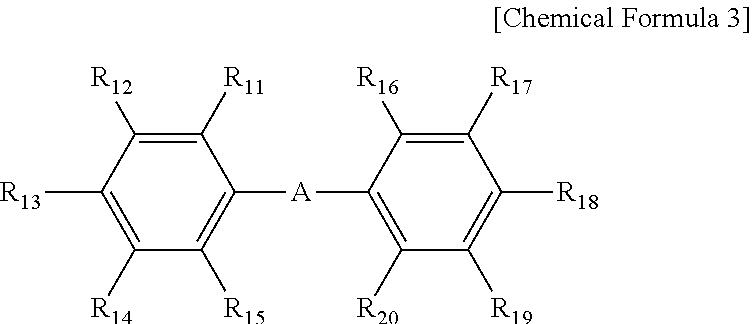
C1([R11])=C([R12])C([R13])=C([R14])C([R15])=C1[A]C1=C([R20])C([R19])=C([R18])C([R17])=C1[R16]
